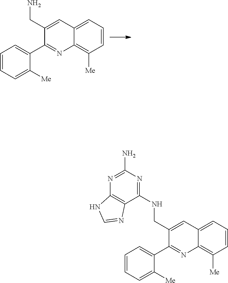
C1=CC=C([Me])C(C2=NC3=C([Me])C=CC=C3C=C2CN)=C1.C1=CC=C([Me])C(C2=NC3=C([Me])C=CC=C3C=C2CNC2=NC(N)=NC3=C2N=CN3)=C1
